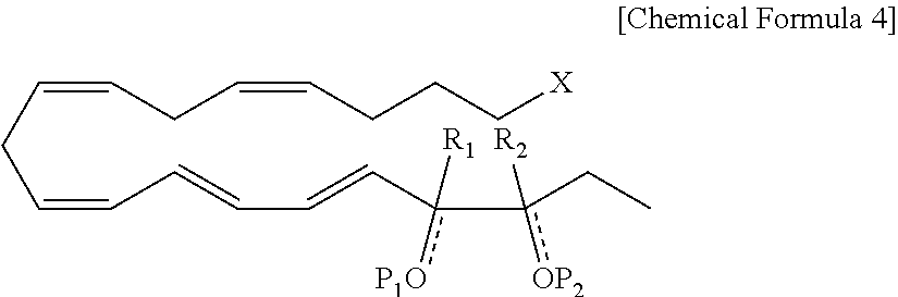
C(C=CC=CC=Cc(-c(CC)([R2])[OP2])([R1])[P1O])C=CCC=CCCC[X]
